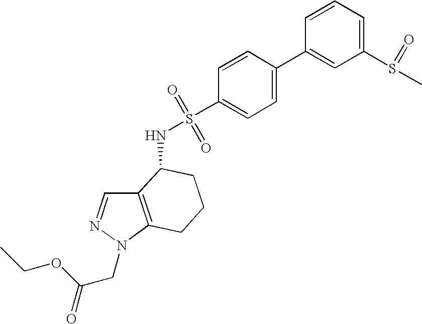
C12=C(N(CC(OCC)=O)N=C1)CCCC2NS(=O)(=O)C1=CC=C(C2=CC(S(=O)C)=CC=C2)C=C1
